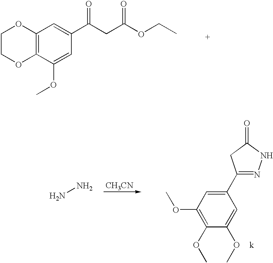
C1COC2=C(O1)C=C(C(CC(OCC)=O)=O)C=C2OC.NN.[CH3CN].C1(C2=NNC(=O)C2)=CC(OC)=C(OC)C(OC)=C1
